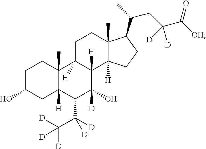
C1C(O)CC2([H])C(C)(C1)C1([H])C([H])(C(O)([D])C2C(C([D])([D])[D])([D])[D])C2([H])C(C)(CC1)C(C(C)CC(C([OH])=O)([D])[D])CC2
